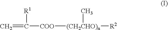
C=C([R1])[COO][(CH2CHO)n](C)[R2]
